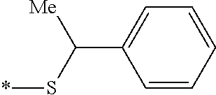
C1=CC=CC=C1C(S*)[Me]
